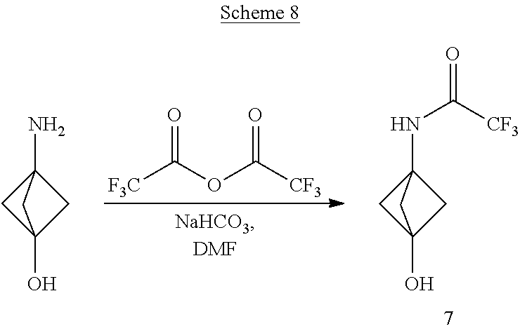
N(C12CC(O)(C1)C2)C(=O)[CF3].[F3C]C(OC([CF3])=O)=O.NC12CC(O)(C1)C2
